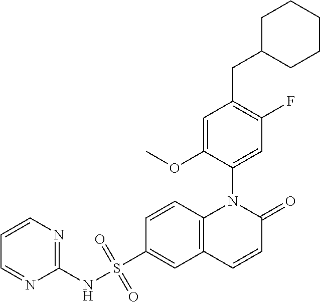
C1=C(OC)C(N2C3=C(C=C(S(NC4=NC=CC=N4)(=O)=O)C=C3)C=CC2=O)=CC(F)=C1CC1CCCCC1
